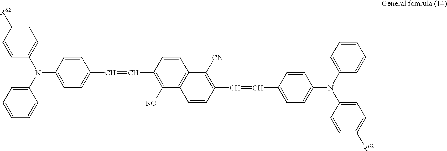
C1(N(C2=CC=C(C=CC3=C([NC])C4=C(C=C3)C([CN])=C(C=CC3=CC=C(N(C5=CC=C([R62])C=C5)C5=CC=CC=C5)C=C3)C=C4)C=C2)C2=CC=CC=C2)=CC=C([R62])C=C1
